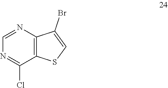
C1=NC2=C(C(Cl)=N1)SC=C2Br
